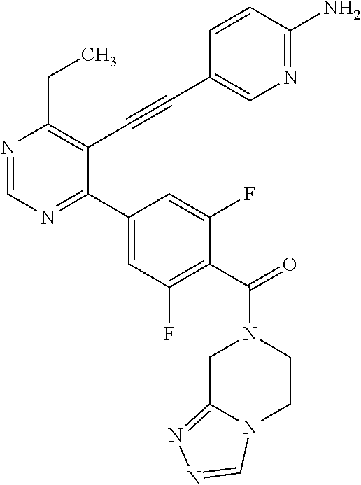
N1=CN=C(C2=CC(F)=C(C(=O)N3CC4=NN=CN4CC3)C(F)=C2)C(C#CC2=CN=C(N)C=C2)=C1CC
